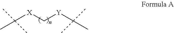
C([X]C[Y]C(C)(C)C)(C)(C)C
